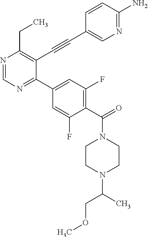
N1=CN=C(C2=CC(F)=C(C(N3CCN(C(C)COC)CC3)=O)C(F)=C2)C(C#CC2=CN=C(N)C=C2)=C1CC
